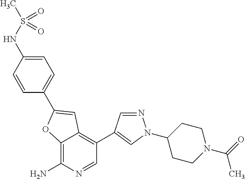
C12=C(N)N=CC(C3=CN(C4CCN(C(=O)C)CC4)N=C3)=C1C=C(C1=CC=C(NS(C)(=O)=O)C=C1)O2
